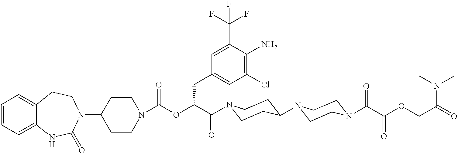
C1=CC=C2C(=C1)CCN(C1CCN(C(OC(C(=O)N3CCC(N4CCN(C(=O)C(OCC(N(C)C)=O)=O)CC4)CC3)CC3=CC(Cl)=C(N)C(C(F)(F)F)=C3)=O)CC1)C(=O)N2
